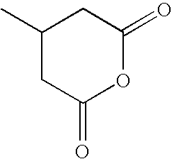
C1(C)CC(=O)OC(=O)C1
